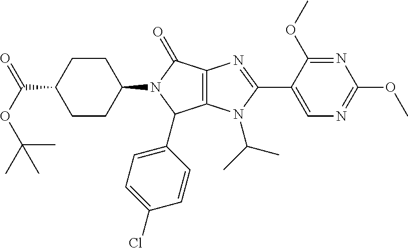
C12=C(N(C(C)C)C(C3=CN=C(OC)N=C3OC)=N1)C(C1=CC=C(Cl)C=C1)N(C1CCC(C(OC(C)(C)C)=O)CC1)C2=O
